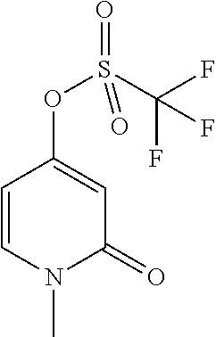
C1=CN(C)C(=O)C=C1OS(C(F)(F)F)(=O)=O
